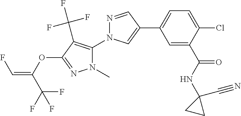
C1=C(C(NC2(C#N)CC2)=O)C(Cl)=CC=C1C1=CN(C2=C(C(F)(F)F)C(OC(=CF)C(F)(F)F)=NN2C)N=C1
